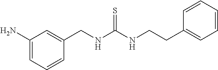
C1(CNC(NCCC2=CC=CC=C2)=S)=CC(N)=CC=C1
